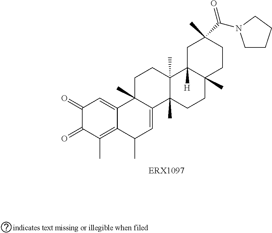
C1(=O)C(=O)C(C)=C2C(=C1)C1(C)C(=CC2C)C2(C)C(C)(CC1)C1([H])C(C)(CC2)CCC(C)(C(=O)N2CCCC2)C1
